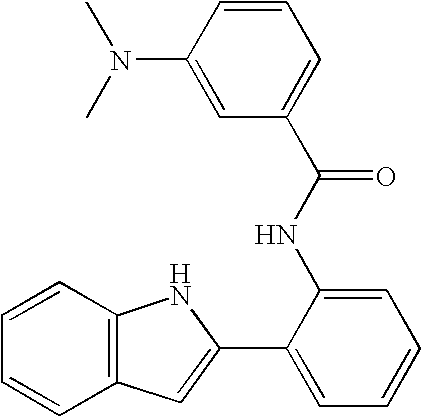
C12=C(C=CC=C1)NC(C1=CC=CC=C1NC(C1=CC=CC(N(C)C)=C1)=O)=C2
